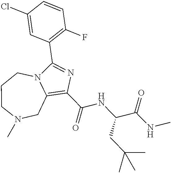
C1(C(NC(CC(C)(C)C)C(=O)NC)=O)=C2CN(C)CCCN2C(C2=C(F)C=CC(Cl)=C2)=N1
